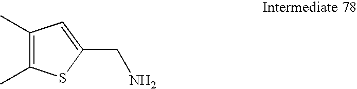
C1(C)=C(C)SC(CN)=C1
